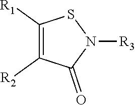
C1([R1])=C([R2])C(=O)N([R3])S1
